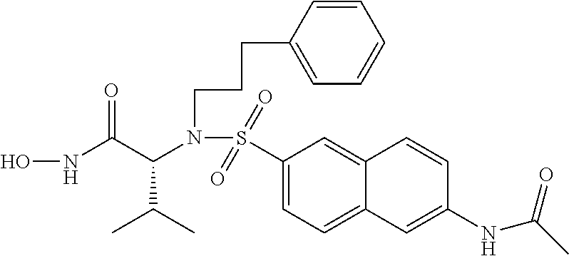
C12=CC(S(N(C(C(NO)=O)C(C)C)CCCC3=CC=CC=C3)(=O)=O)=CC=C1C=C(NC(C)=O)C=C2
